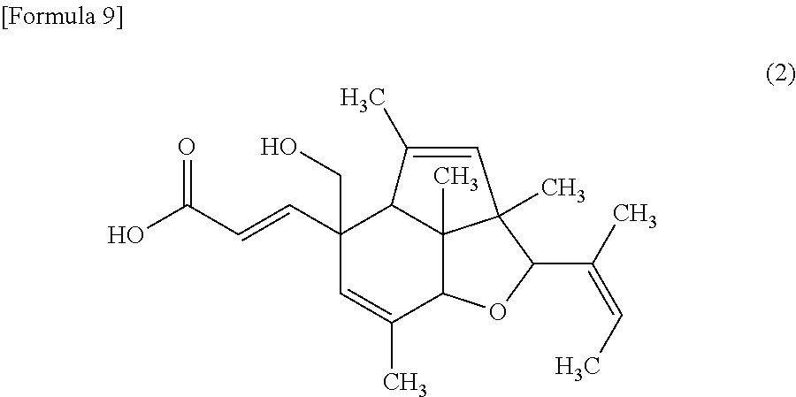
C1(C=CC(O)=O)(CO)C=C(C)C2C3(C)C1C(C)=CC3(C)C(C(=CC)C)O2
